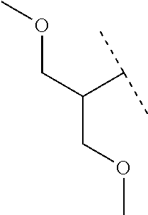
C(COC)(C(C)C)COC
